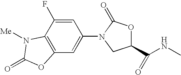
C12=C(C(F)=CC(N3C(=O)OC(C(NC)=O)C3)=C1)N([Me])C(=O)O2
